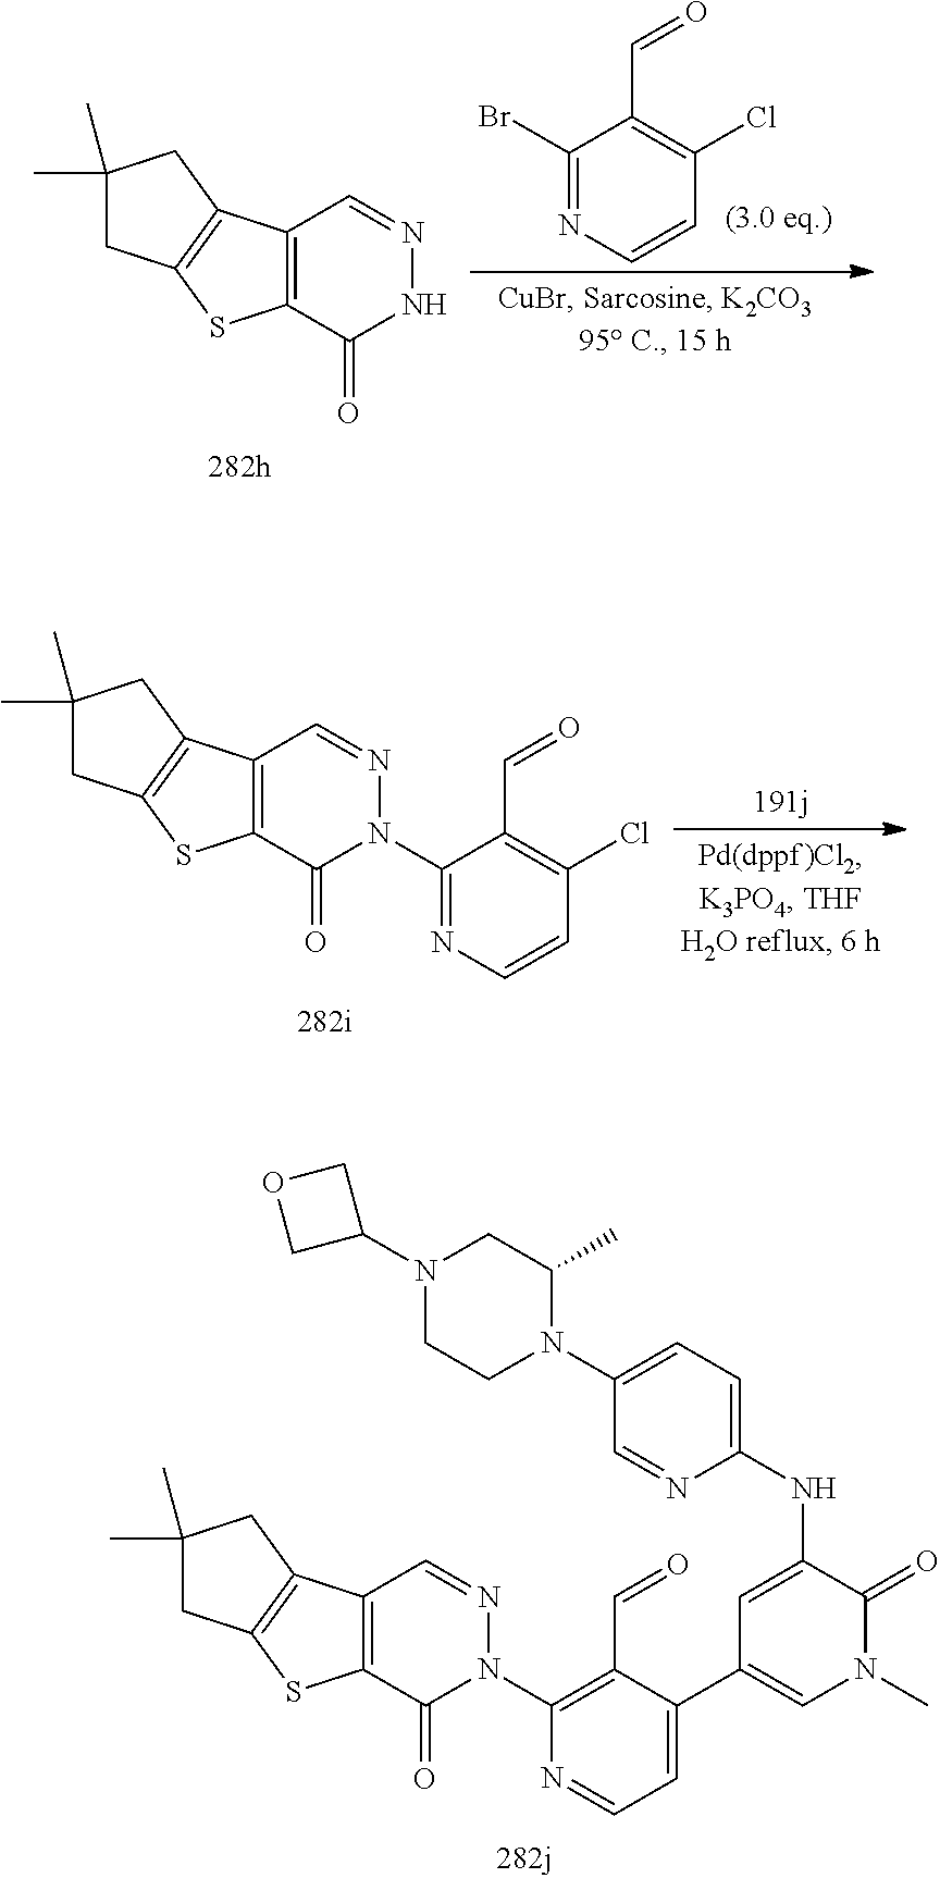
C12=C(C(=O)N(C3=C(C=O)C(C4=CN(C)C(=O)C(NC5=CC=C(N6C(C)CN(C7COC7)CC6)C=N5)=C4)=CC=N3)N=C1)SC1=C2CC(C)(C)C1.C12=C(C(=O)N(C3=NC=CC(Cl)=C3C=O)N=C1)SC1=C2CC(C)(C)C1.C12=C(C(=O)NN=C1)SC1=C2CC(C)(C)C1.C1(Br)=NC=CC(Cl)=C1C=O
